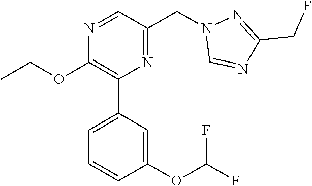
N1=CC(CN2C=NC(CF)=N2)=NC(C2=CC=CC(OC(F)F)=C2)=C1OCC
